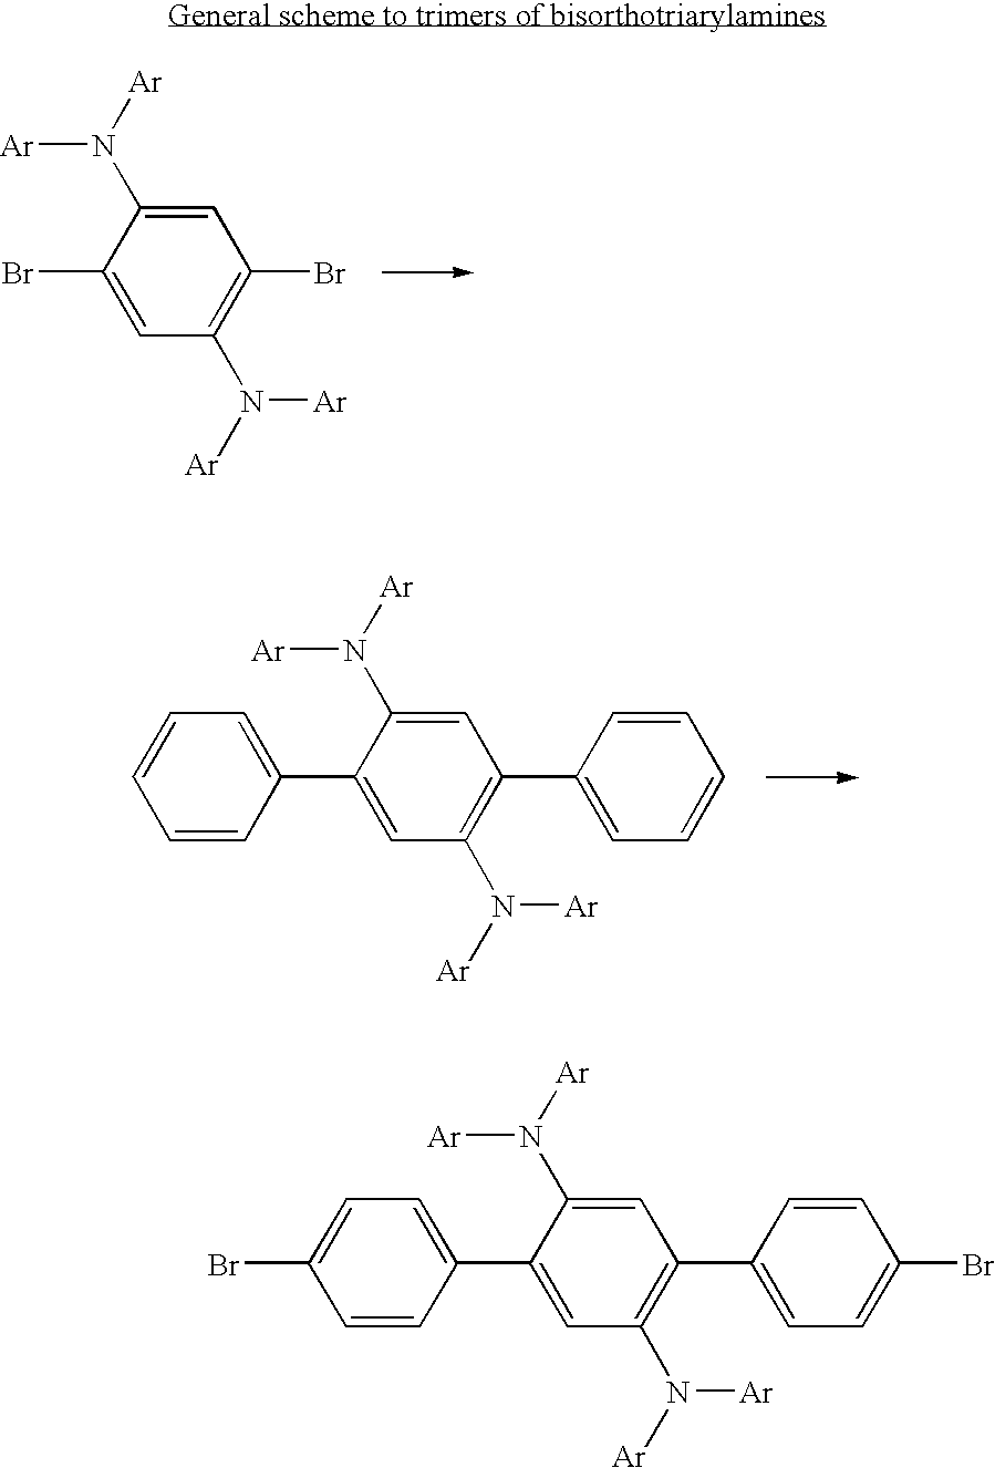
C1(Br)=CC(N([Ar])[Ar])=C(Br)C=C1N([Ar])[Ar].C1(C2=CC=CC=C2)=CC(N([Ar])[Ar])=C(C2=CC=CC=C2)C=C1N([Ar])[Ar].C1(C2=CC=C(Br)C=C2)=CC(N([Ar])[Ar])=C(C2=CC=C(Br)C=C2)C=C1N([Ar])[Ar]
